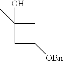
C1C([OBn])CC1(C)O
